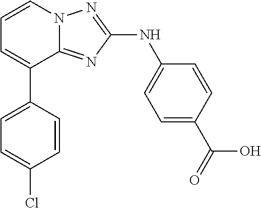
C1=CN2C(=NC(NC3=CC=C(C(=O)O)C=C3)=N2)C(C2=CC=C(Cl)C=C2)=C1
